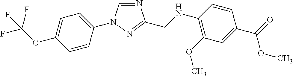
N1=CN(C2=CC=C(OC(F)(F)F)C=C2)N=C1CNC1=C(OC)C=C(C(OC)=O)C=C1
